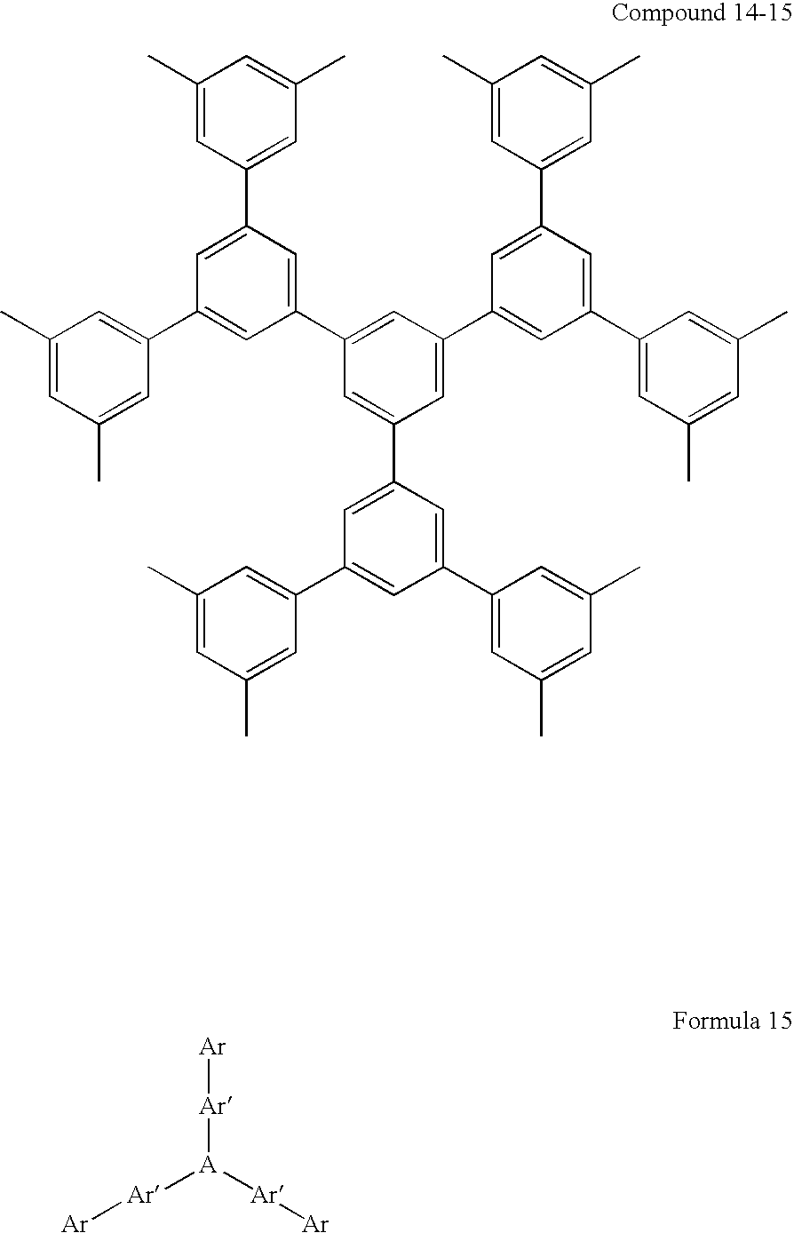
C1(C)=CC(C2=CC(C3=CC(C)=CC(C)=C3)=CC(C3=CC(C4=CC(C5=CC(C)=CC(C)=C5)=CC(C5=CC(C)=CC(C)=C5)=C4)=CC(C4=CC(C5=CC(C)=CC(C)=C5)=CC(C5=CC(C)=CC(C)=C5)=C4)=C3)=C2)=CC(C)=C1.[Ar][Ar][A]([Ar][Ar])[Ar][Ar]
